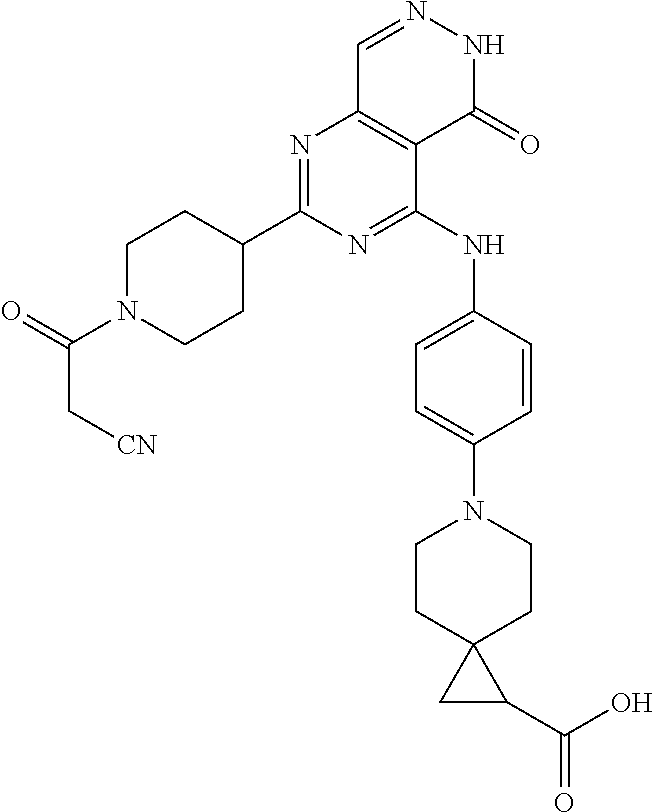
N1=C(C2CCN(C(=O)C[CN])CC2)N=C(NC2=CC=C(N3CCC4(CC3)CC4C(O)=O)C=C2)C2=C1C=NNC2=O
